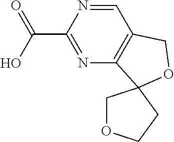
OC(C1=NC2=C(C=N1)COC21COCC1)=O
